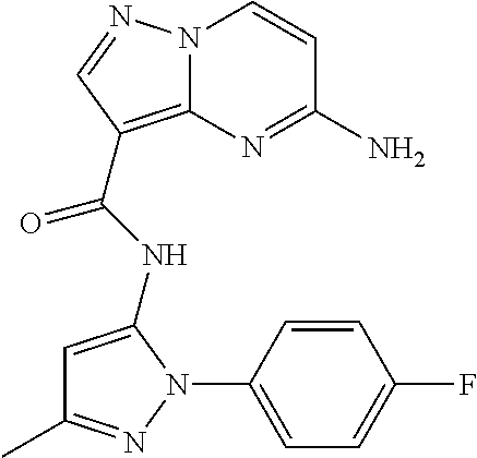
NC1=NC2=C(C(=O)NC3=CC(C)=NN3C3=CC=C(F)C=C3)C=NN2C=C1
